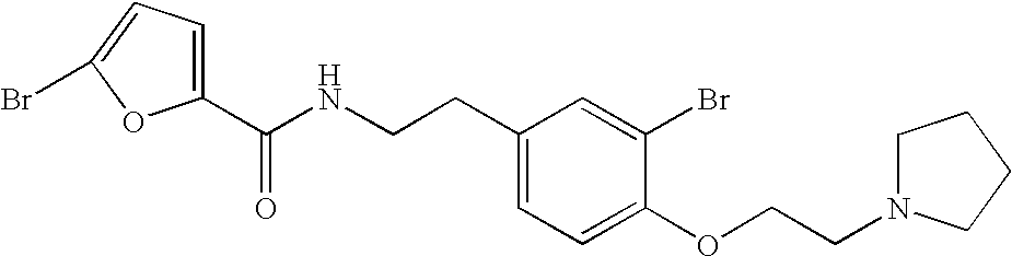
C1(C(NCCC2=CC=C(OCCN3CCCC3)C(Br)=C2)=O)=CC=C(Br)O1
